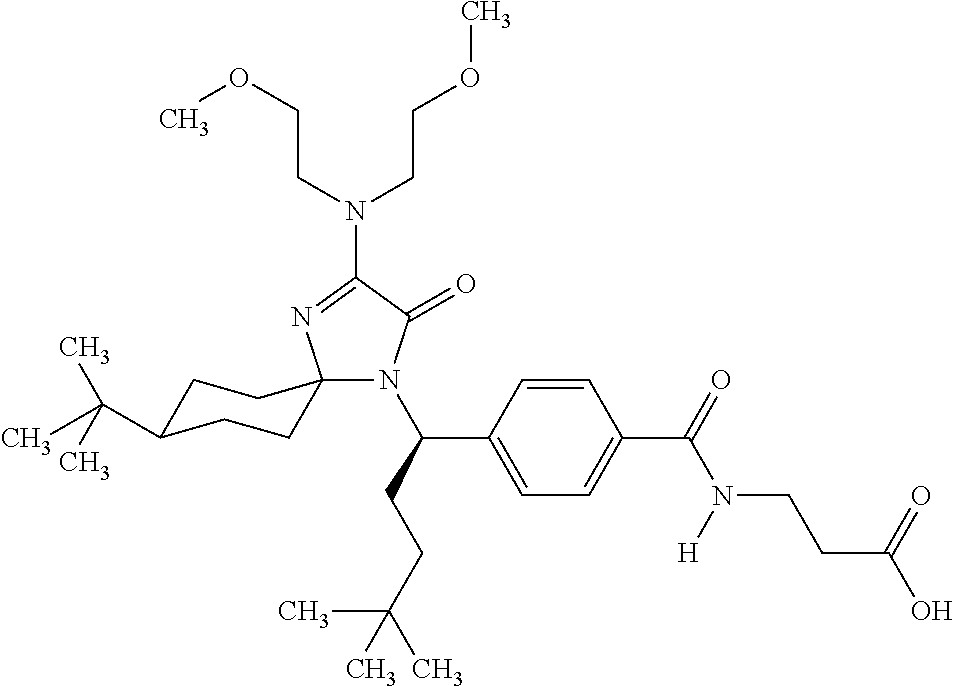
N1(C(CCC(C)(C)C)C2=CC=C(C(=O)N([H])CCC(O)=O)C=C2)C(=O)C(N(CCOC)CCOC)=NC12CCC(C(C)(C)C)CC2
